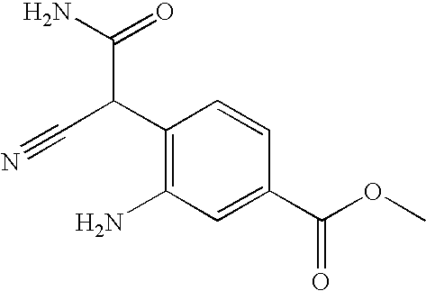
C1(C(C#N)C(N)=O)=C(N)C=C(C(OC)=O)C=C1
